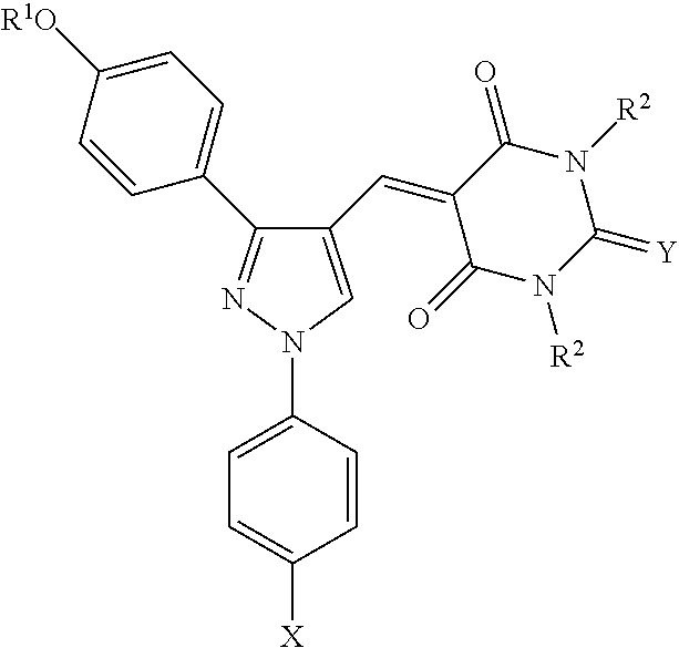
C1=C(N2C=C(C=C3C(=O)N([R2])C(=[Y])N([R2])C3=O)C(C3=CC=C([R1O])C=C3)=N2)C=CC([X])=C1
